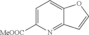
C1=C([MeOOC])N=C2C(=C1)OC=C2
